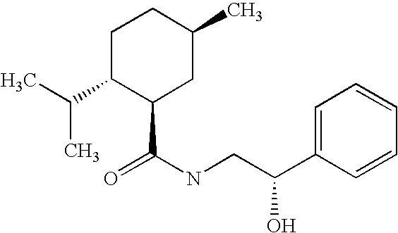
CC(C1C(C(NCC(C2=CC=CC=C2)O)=O)CC(C)CC1)C
